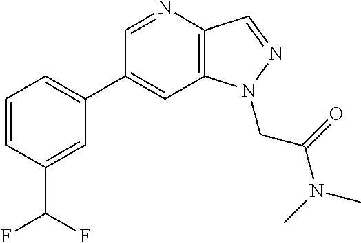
C1(C2=CC=CC(C(F)F)=C2)=CC2=C(C=NN2CC(N(C)C)=O)N=C1
